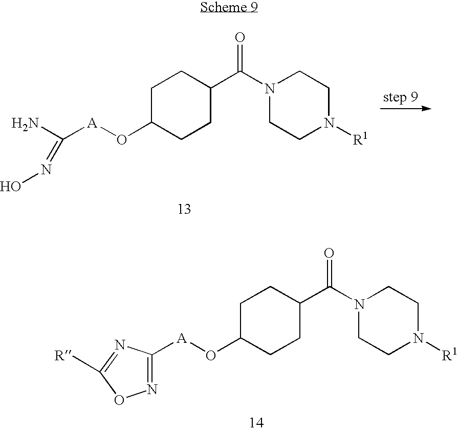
C1C(O[A]C2=NOC([R])=N2)CCC(C(N2CCN([R1])CC2)=O)C1.C1C(O[A]C(N)=NO)CCC(C(N2CCN([R1])CC2)=O)C1
